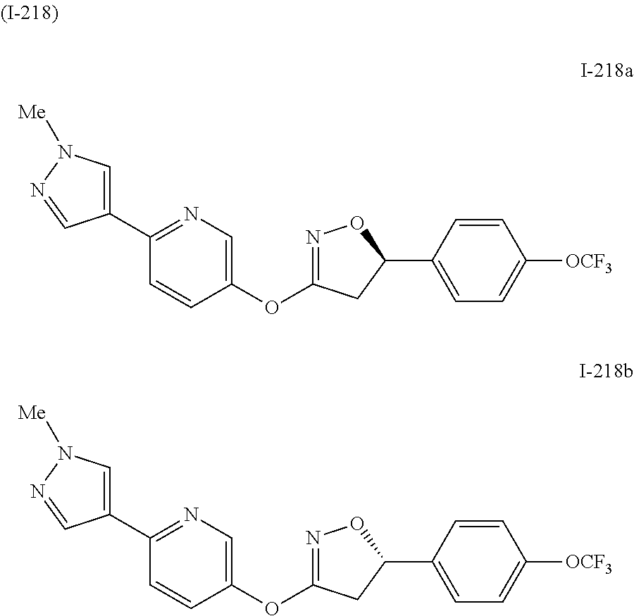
C1(C2=CC=C([OCF3])C=C2)ON=C(OC2=CN=C(C3=CN([Me])N=C3)C=C2)C1.C1(C2=CC=C([OCF3])C=C2)ON=C(OC2=CN=C(C3=CN([Me])N=C3)C=C2)C1
